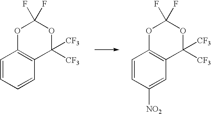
C1=CC=CC2=C1OC(F)(F)OC2([CF3])[CF3].C1=CC([NO2])=CC2=C1OC(F)(F)OC2([CF3])[CF3]
